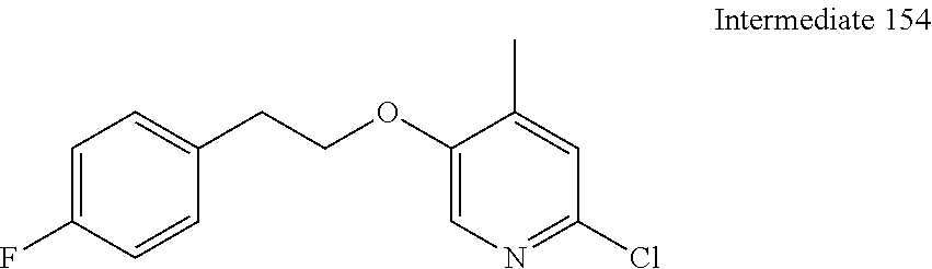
C1=C(F)C=CC(CCOC2=CN=C(Cl)C=C2C)=C1
